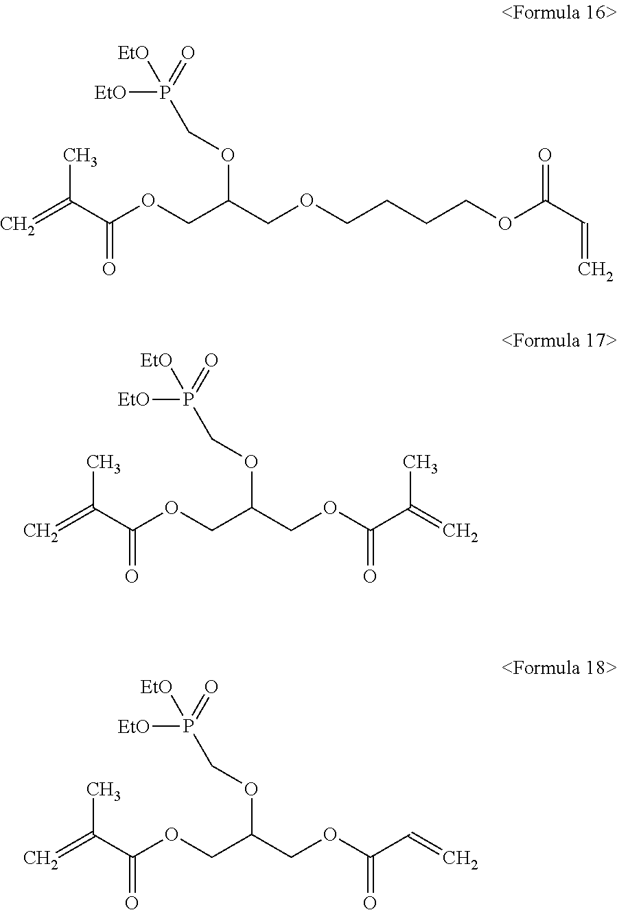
C(OCC(COCCCCOC(C=C)=O)OCP(=O)([EtO])[EtO])(=O)C(C)=C.C(OCC(COC(C(=C)C)=O)OCP(=O)([EtO])[EtO])(=O)C(C)=C.C(OCC(COC(C=C)=O)OCP(=O)([EtO])[EtO])(=O)C(C)=C
